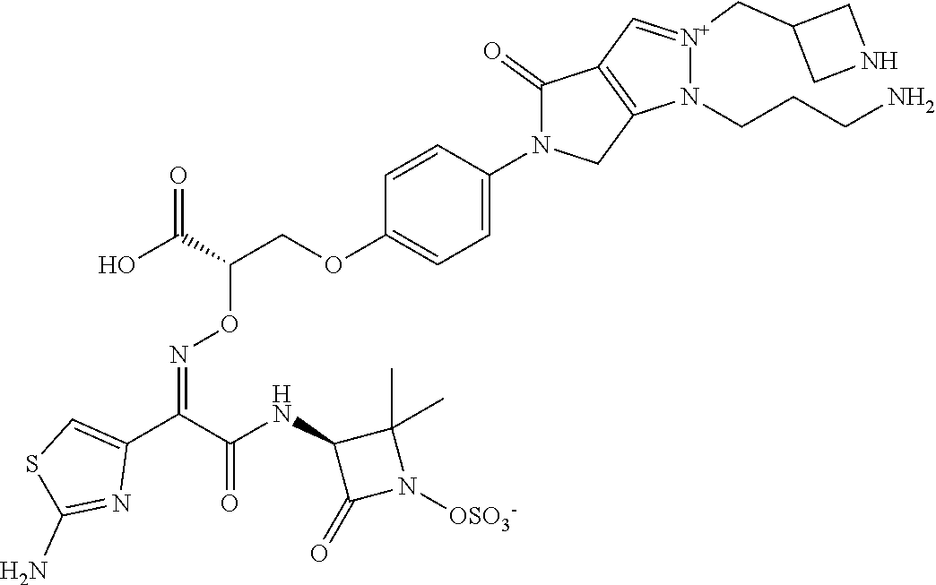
C1=C(N2CC3=C(C2=O)C=[N+](CC2CNC2)N3CCCN)C=CC(OCC(C(O)=O)ON=C(C2=CSC(N)=N2)C(NC2C(=O)N([OSO3-])C2(C)C)=O)=C1
